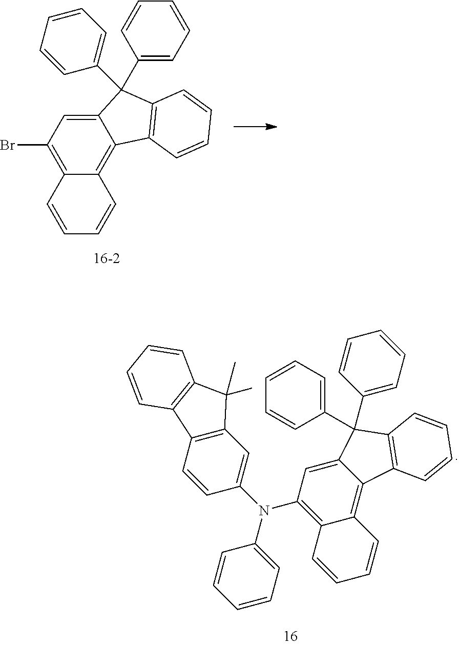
C1(Br)=C2C(=C3C(=C1)C(C1=CC=CC=C1)(C1=CC=CC=C1)C1=C3C=CC=C1)C=CC=C2.C1(N(C2=CC3=C(C=C2)C2=C(C3(C)C)C=CC=C2)C2=CC=CC=C2)=C2C(=C3C(=C1)C(C1=CC=CC=C1)(C1=CC=CC=C1)C1=C3C=CC=C1)C=CC=C2
